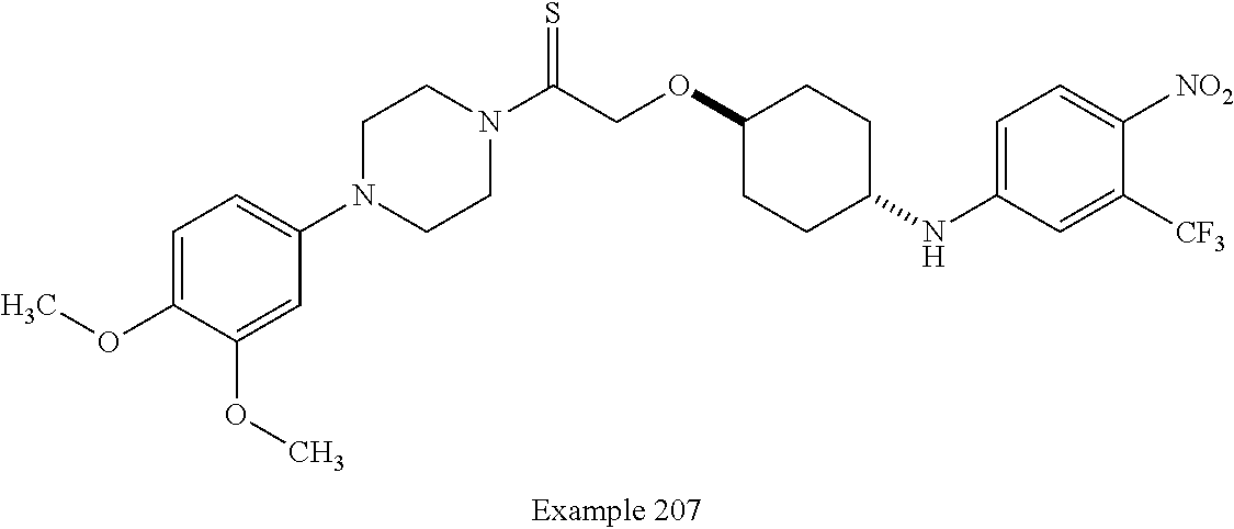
C1=C(OC)C(OC)=CC(N2CCN(C(COC3CCC(NC4=CC=C([NO2])C([CF3])=C4)CC3)=S)CC2)=C1
